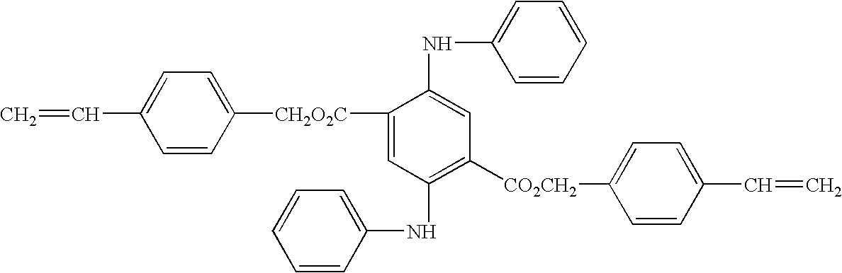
C1=CC([CH2O2C]C2=CC(NC3=CC=CC=C3)=C([CO2CH2]C3=CC=C(C=C)C=C3)C=C2NC2=CC=CC=C2)=CC=C1C=C
